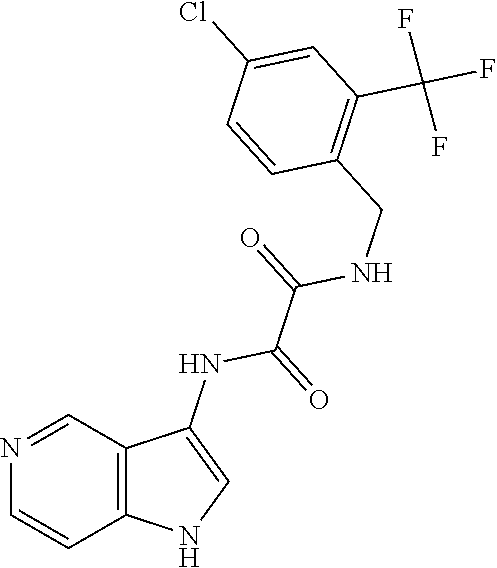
C1=CC(CNC(C(NC2=CNC3=C2C=NC=C3)=O)=O)=C(C(F)(F)F)C=C1Cl
